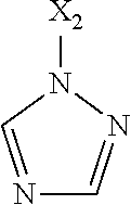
N1([X2])C=NC=N1
